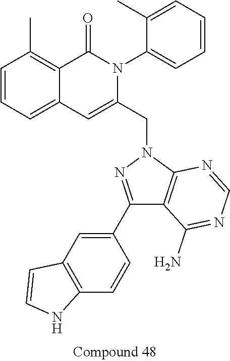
C1=CC=C2C(=C1C)C(=O)N(C1=CC=CC=C1C)C(CN1N=C(C3=CC4=C(C=C3)NC=C4)C3=C1N=CN=C3N)=C2
